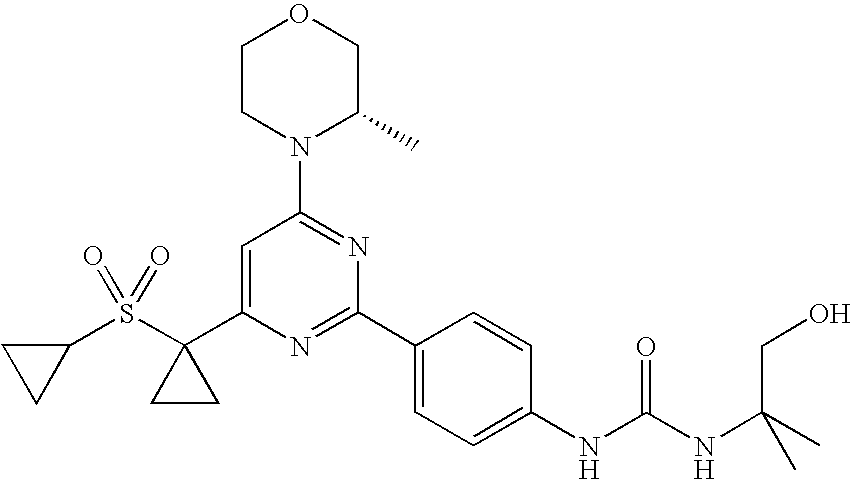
C1=C(C2(S(C3CC3)(=O)=O)CC2)N=C(C2=CC=C(NC(NC(C)(CO)C)=O)C=C2)N=C1N1C(C)COCC1
